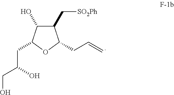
C1(C[SO2Ph])C(O)C(CC(CO)O)OC1CC=C
